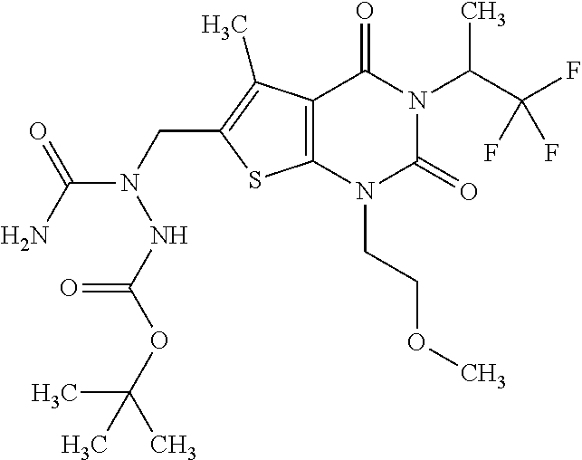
C12=C(N(CCOC)C(=O)N(C(C(F)(F)F)C)C1=O)SC(CN(C(N)=O)NC(OC(C)(C)C)=O)=C2C
